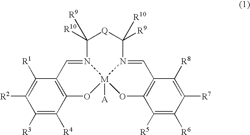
C1([R10])([R9])N2=CC3=C(O[M]24([A])N(=CC2=C(O4)C([R5])=C([R6])C([R7])=C2[R8])C([R9])([R10])[Q]1)C([R4])=C([R3])C([R2])=C3[R1]
